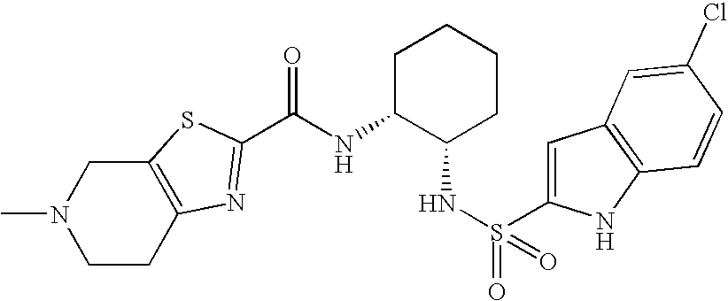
C1CC2=C(CN1C)SC(C(NC1C(NS(=O)(=O)C3=CC4=C(N3)C=CC(Cl)=C4)CCCC1)=O)=N2
